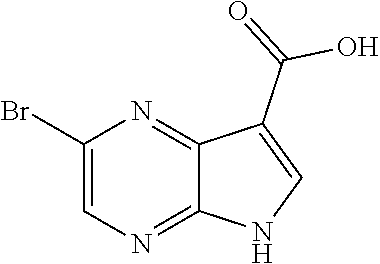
C1(Br)=CN=C2C(=N1)C(C(=O)O)=CN2
